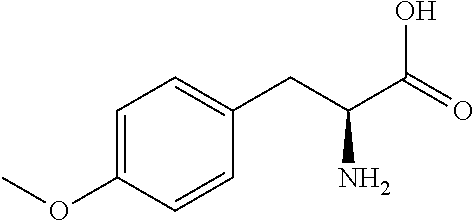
C1=C(OC)C=CC(CC(C(=O)O)N)=C1
